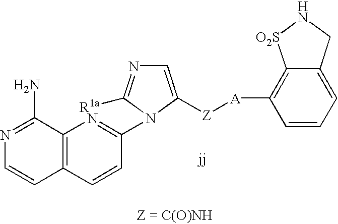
C1(N2C([R1a])=NC=C2[Z][A]C2=C3C(=CC=C2)CN[O2S]3)=NC2=C(C=C1)C=CN=C2N
